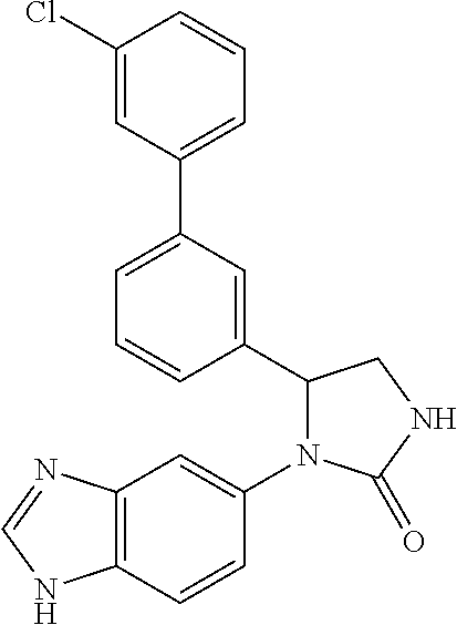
C1(=O)NCC(C2=CC(C3=CC=CC(Cl)=C3)=CC=C2)N1C1=CC2=C(NC=N2)C=C1
